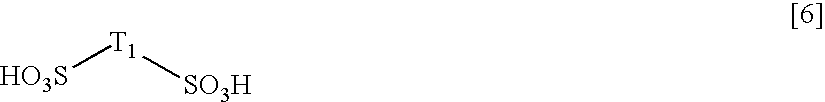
[T1]([HO3S])[SO3H]
